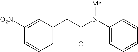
C1([O2N])=CC(CC(N(C2=CC=CC=C2)[Me])=O)=CC=C1
